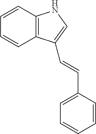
C1=CC2=C(C=C1)C(C=CC1=CC=CC=C1)=CN2
